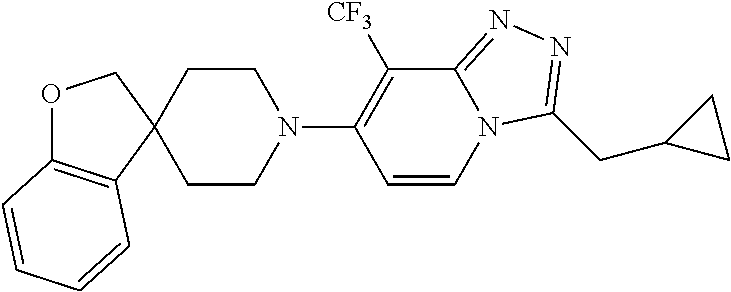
C12(CCN(C3=C([CF3])C4=NN=C(CC5CC5)N4C=C3)CC1)COC1=C2C=CC=C1
